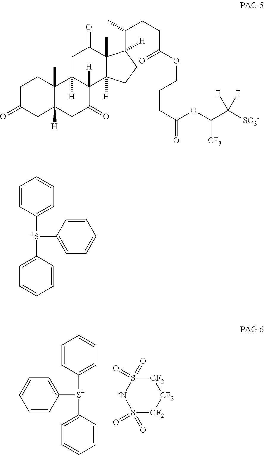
C1=CC([S+](C2=CC=CC=C2)C2=CC=CC=C2)=CC=C1.[CF2]1S(=O)(=O)[-N]S(=O)(=O)[CF2][CF2]1.C1C(=O)CC2([H])C(C)(C1)C1([H])C([H])(C(=O)C2)C2([H])C(C)(C(=O)C1)C(C(CCC(=O)OCCCC(OC(C([SO3-])(F)F)[CF3])=O)C)([H])CC2.C1=CC([S+](C2=CC=CC=C2)C2=CC=CC=C2)=CC=C1
